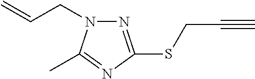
N1=C(SCC#C)N=C(C)N1CC=C
